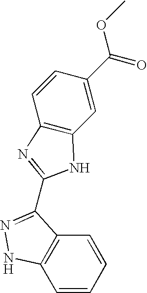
C12=C(C=CC=C1)NN=C2C1=NC2=C(C=C(C(=O)OC)C=C2)N1
